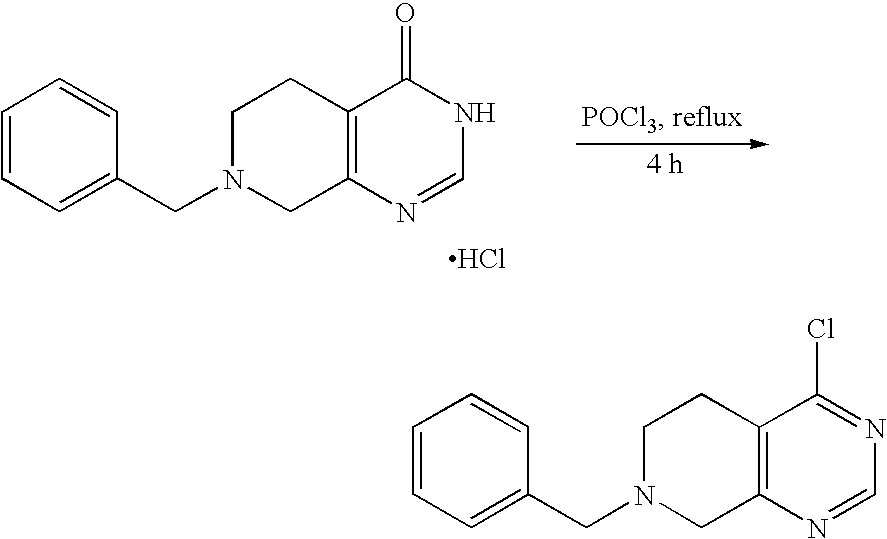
C1=CC=C(CN2CC3=C(CC2)C(Cl)=NC=N3)C=C1.C1=CC=C(CN2CC3=C(CC2)C(=O)NC=N3)C=C1.Cl
